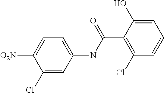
C1(Cl)=CC(NC(C2=C(Cl)C=CC=C2O)=O)=CC=C1[O2N]
